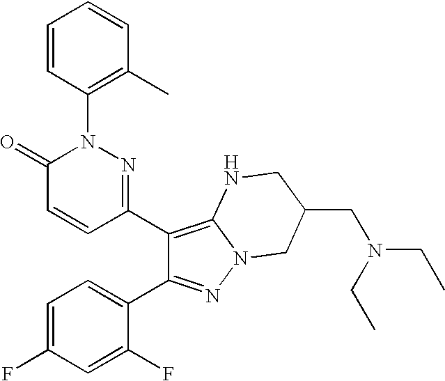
C1(C2=C3N(N=C2C2=CC=C(F)C=C2F)CC(CN(CC)CC)CN3)=NN(C2=C(C)C=CC=C2)C(=O)C=C1
